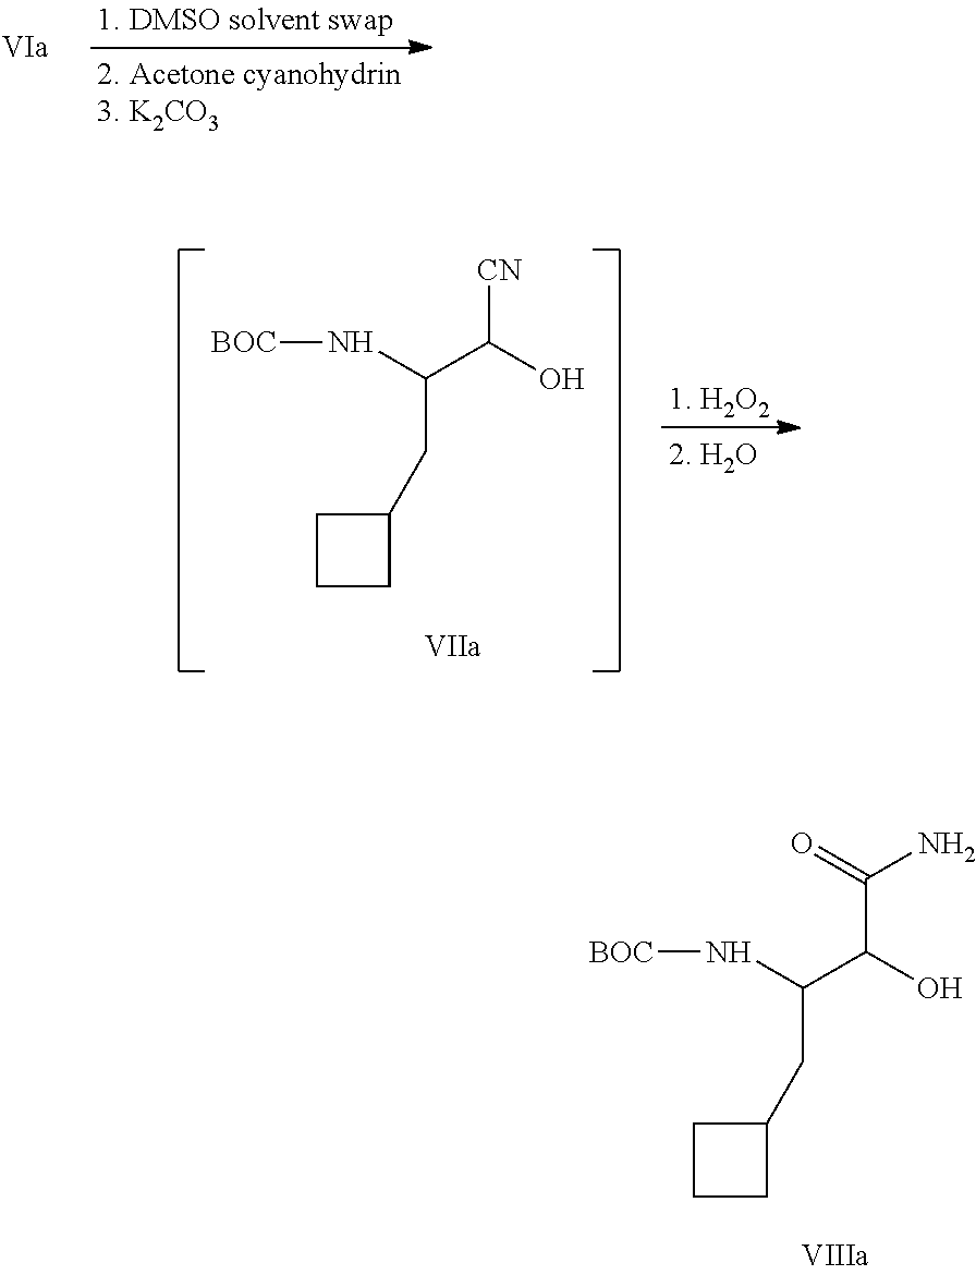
[BOC]NC(CC1CCC1)C(O)[CN].[BOC]NC(CC1CCC1)C(O)C(=O)N
